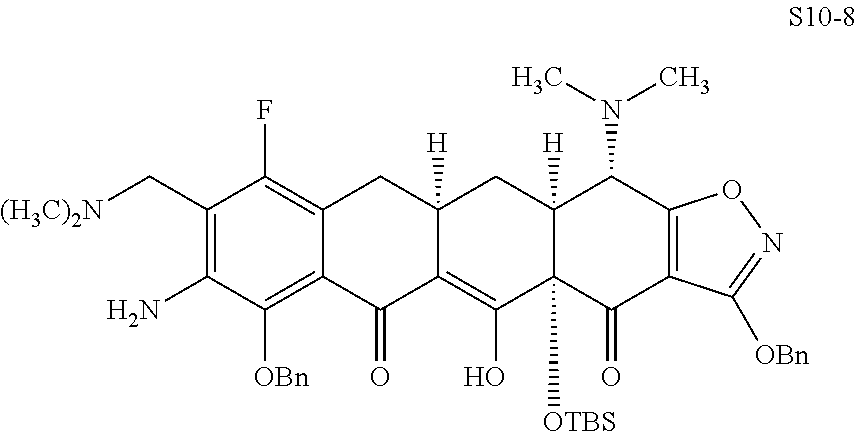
C1(C[(H3C)2N])=C(N)C([OBn])=C2C(=C1F)CC1([H])C(=C(O)C3([OTBS])C([H])(C1)C(N(C)C)C1=C(C3=O)C([OBn])=NO1)C2=O
